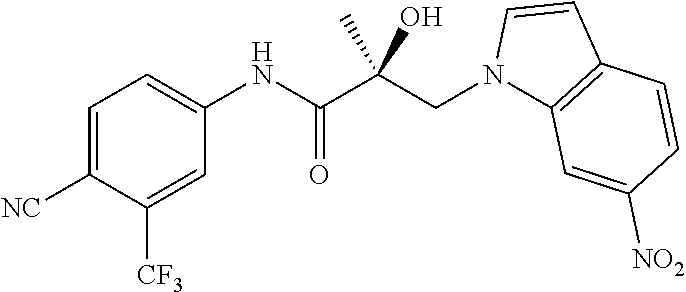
C1=C([NC])C([CF3])=CC(NC(=O)C(CN2C3=C(C=C2)C=CC([NO2])=C3)(C)O)=C1
